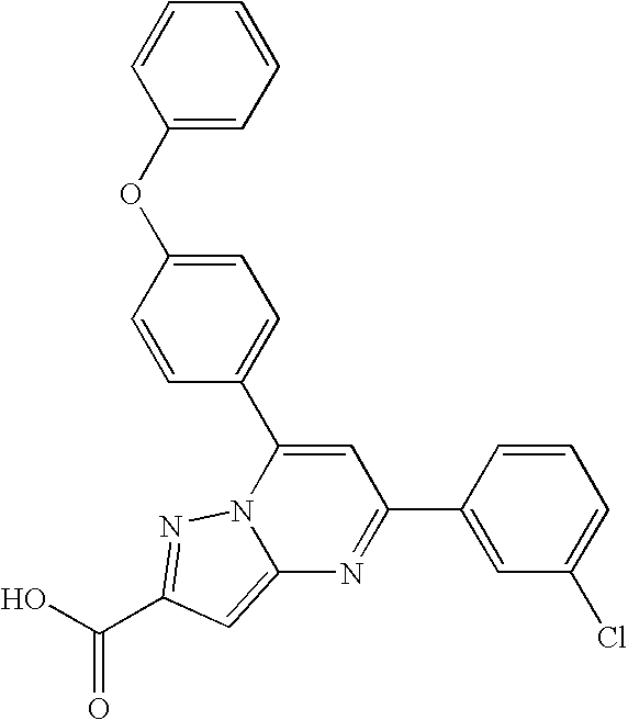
O=C(O)C1=NN2C(=C1)N=C(C1=CC(Cl)=CC=C1)C=C2C1=CC=C(OC2=CC=CC=C2)C=C1
